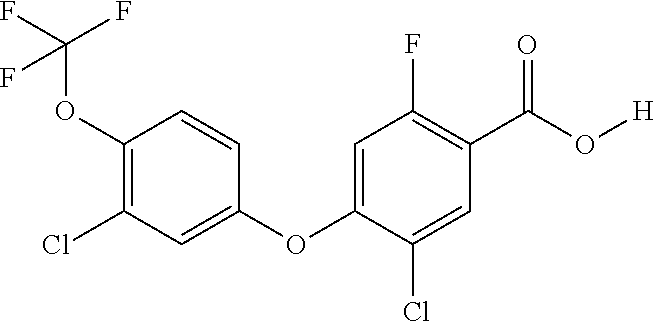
C1(OC(F)(F)F)=C(Cl)C=C(OC2=CC(F)=C(C(O[H])=O)C=C2Cl)C=C1
